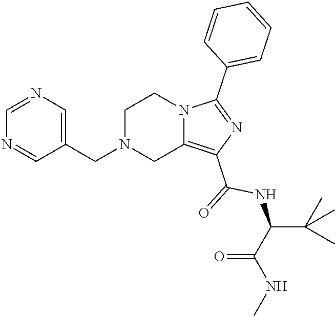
C1N(CC2=CN=CN=C2)CC2=C(C(=O)NC(C(NC)=O)C(C)(C)C)N=C(C3=CC=CC=C3)N2C1
